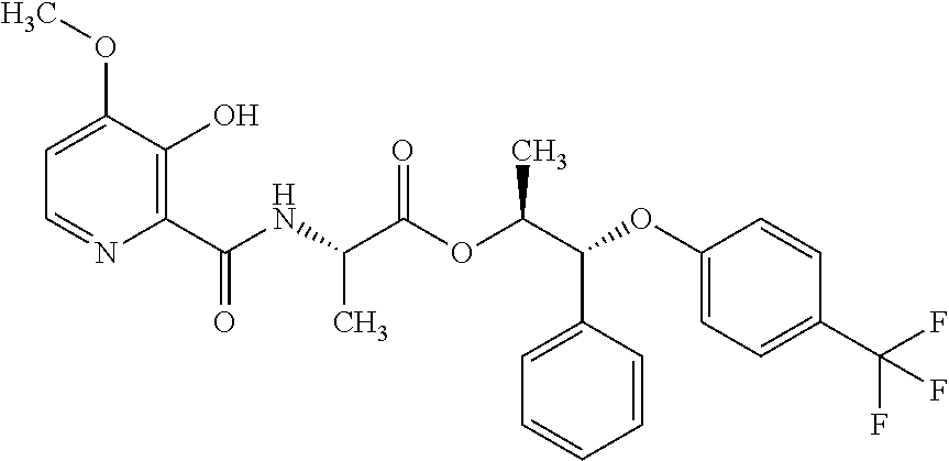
N(C(C(OC(C(OC1=CC=C(C(F)(F)F)C=C1)C1=CC=CC=C1)C)=O)C)C(C1=C(O)C(OC)=CC=N1)=O
